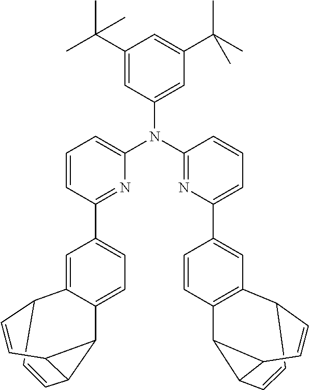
C1=CC2C3C2C=CC1C1=CC(C2=NC(N(C4=NC(C5=CC6=C(C7C8C=CC6C=CC78)C=C5)=CC=C4)C4=CC(C(C)(C)C)=CC(C(C)(C)C)=C4)=CC=C2)=CC=C31
